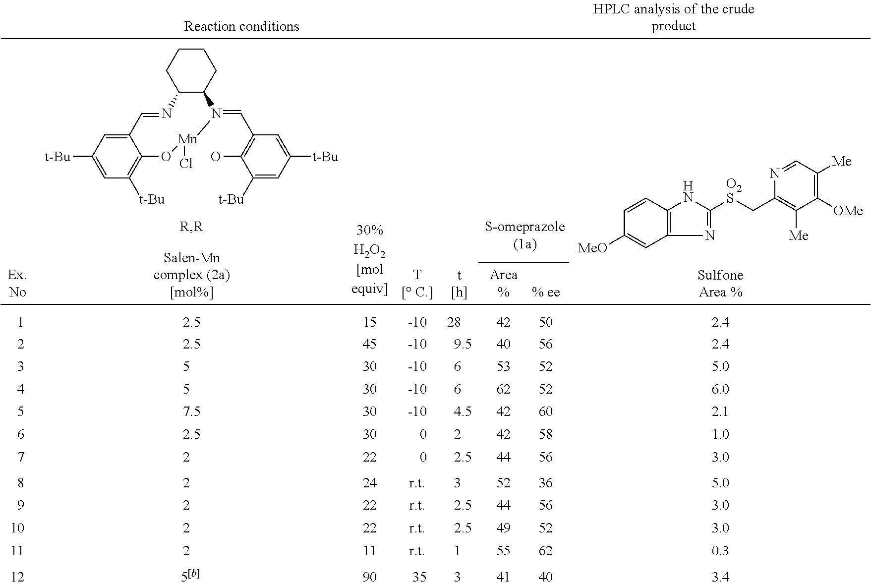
C12C(CCCC1)N(=CC1=C(O)C([t-Bu])=CC([t-Bu])=C1)[Mn](Cl)OC1=C([t-Bu])C=C([t-Bu])C=C1C=N2.N1=C([O2S]CC2=C([Me])C([OMe])=C([Me])C=N2)NC2=C1C=C([MeO])C=C2
